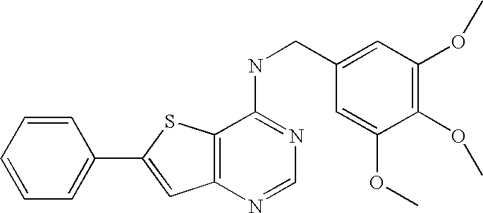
C12=C(N=CN=C1NCC1=CC(OC)=C(OC)C(OC)=C1)C=C(C1=CC=CC=C1)S2
